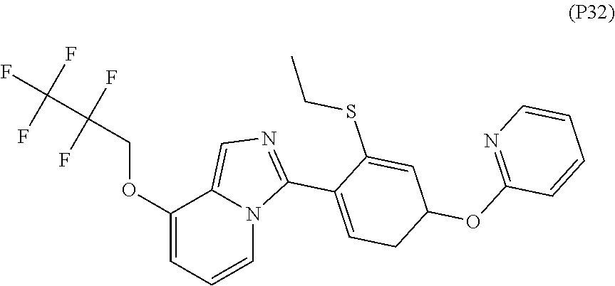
C1(OCC(C(F)(F)F)(F)F)=CC=CN2C1=CN=C2C1=CCC(OC2=NC=CC=C2)C=C1SCC
